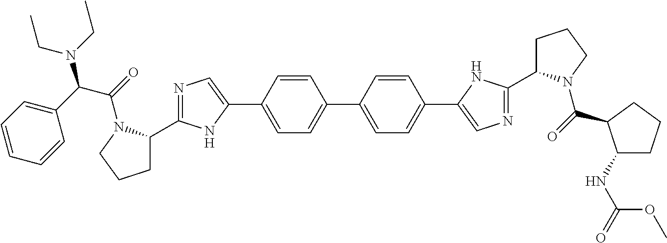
C1=C(C2=CN=C(C3CCCN3C(=O)C(N(CC)CC)C3=CC=CC=C3)N2)C=CC(C2=CC=C(C3=CN=C(C4CCCN4C(=O)C4C(NC(=O)OC)CCC4)N3)C=C2)=C1
